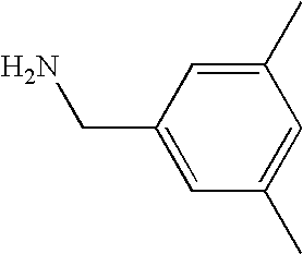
C1(CN)=CC(C)=CC(C)=C1
